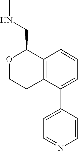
C1=CC=C(C2=CC=NC=C2)C2=C1C(CNC)OCC2
